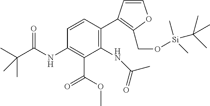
C1(NC(=O)C)=C(C2=C(CO[Si](C(C)(C)C)(C)C)OC=C2)C=CC(NC(C(C)(C)C)=O)=C1C(OC)=O
